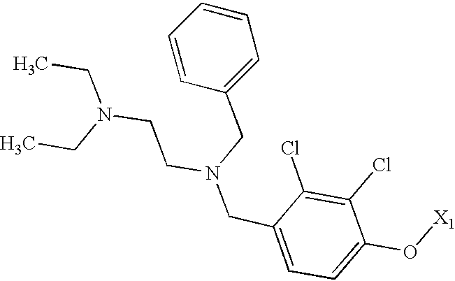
C(C1=CC=C(O[X1])C(Cl)=C1Cl)N(CCN(CC)CC)CC1=CC=CC=C1
